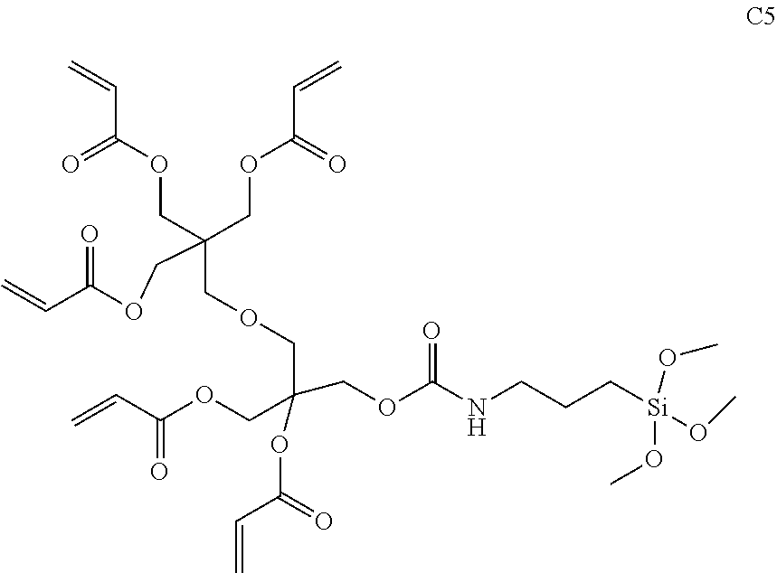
C(OC(NCCC[Si](OC)(OC)OC)=O)C(COC(C=C)=O)(OC(C=C)=O)COCC(COC(=O)C=C)(COC(=O)C=C)COC(=O)C=C
